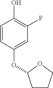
C1=CC(OC2CCCO2)=CC(F)=C1O
